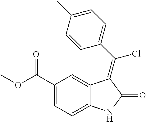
C1(C(OC)=O)=CC=C2C(=C1)C(=C(C1=CC=C(C)C=C1)Cl)C(=O)N2
